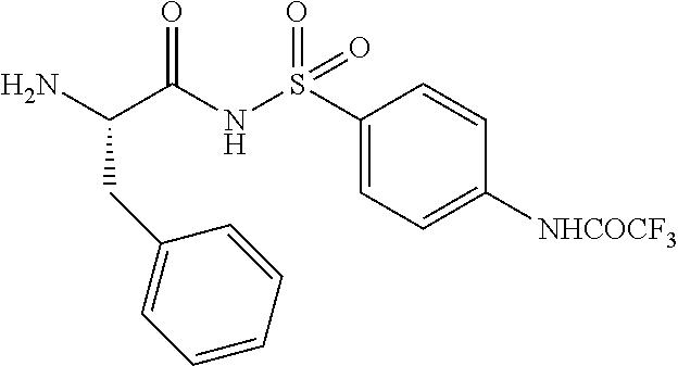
C1(S(NC(C(N)CC2=CC=CC=C2)=O)(=O)=O)=CC=C([NHCOCF3])C=C1
